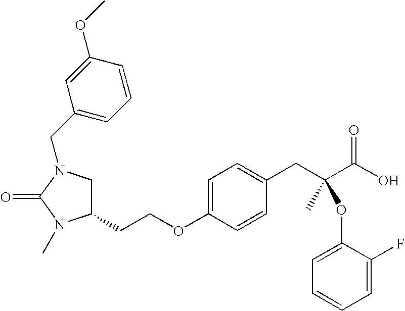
C1(CCOC2=CC=C(CC(C(O)=O)(C)OC3=CC=CC=C3F)C=C2)CN(CC2=CC=CC(OC)=C2)C(=O)N1C
